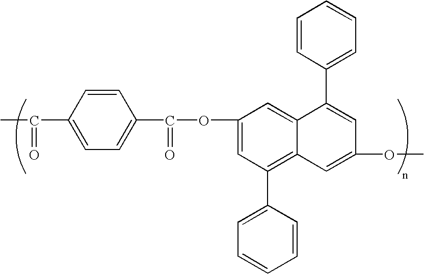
C1=CC(C(=O)C)=CC=C1C(=O)OC1=CC(C2=CC=CC=C2)=C2C(=C1)C(C1=CC=CC=C1)=CC(OC)=C2
